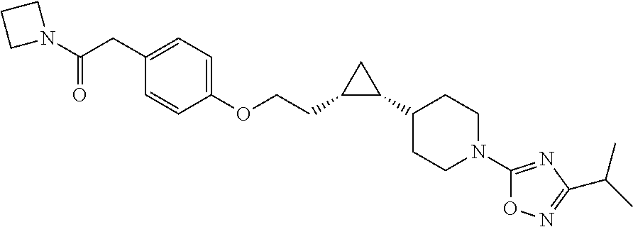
C1(CCOC2=CC=C(CC(N3CCC3)=O)C=C2)C(C2CCN(C3=NC(C(C)C)=NO3)CC2)C1
